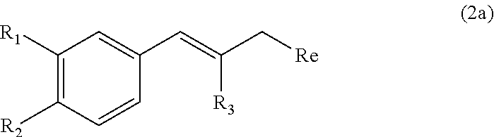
C1([R1])=C([R2])C=CC(C=C(C[Re])[R3])=C1
